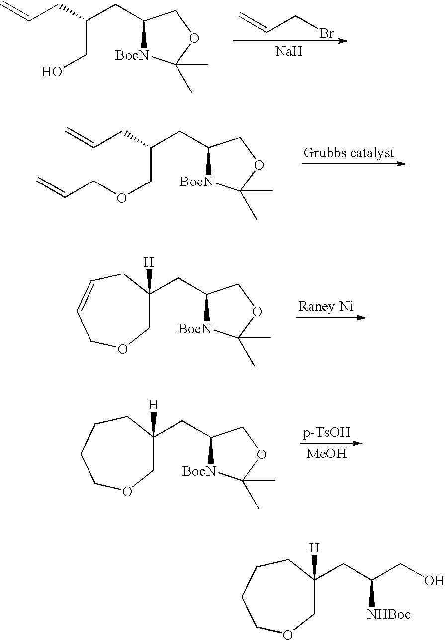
C1(CC(CC=C)CO)[BocN]C(C)(C)OC1.C=CCBr.[Na].C1(CC(CC=C)COCC=C)[BocN]C(C)(C)OC1.C1(CC2([H])COCC=CC2)[BocN]C(C)(C)OC1.C1(CC2([H])COCCCC2)[BocN]C(C)(C)OC1.[MeOH].C(CC1([H])COCCCC1)(CO)[NHBoc]
